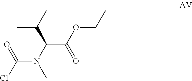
C(N(C(C(OCC)=O)C(C)C)C)(Cl)=O
